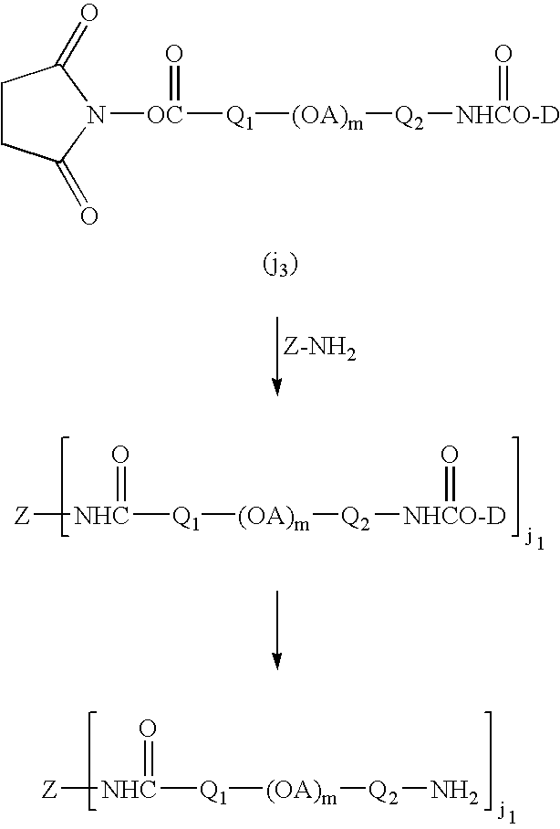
[Z][NHC]([Q1][(OA)m][Q2]N)=O.C1CC(=O)N([OC]([Q1][(OA)m][Q2][NHCO-D]=O)=O)C1=O.[Z][NHC]([Q1][(OA)m][Q2][NHCO-D]=O)=O
